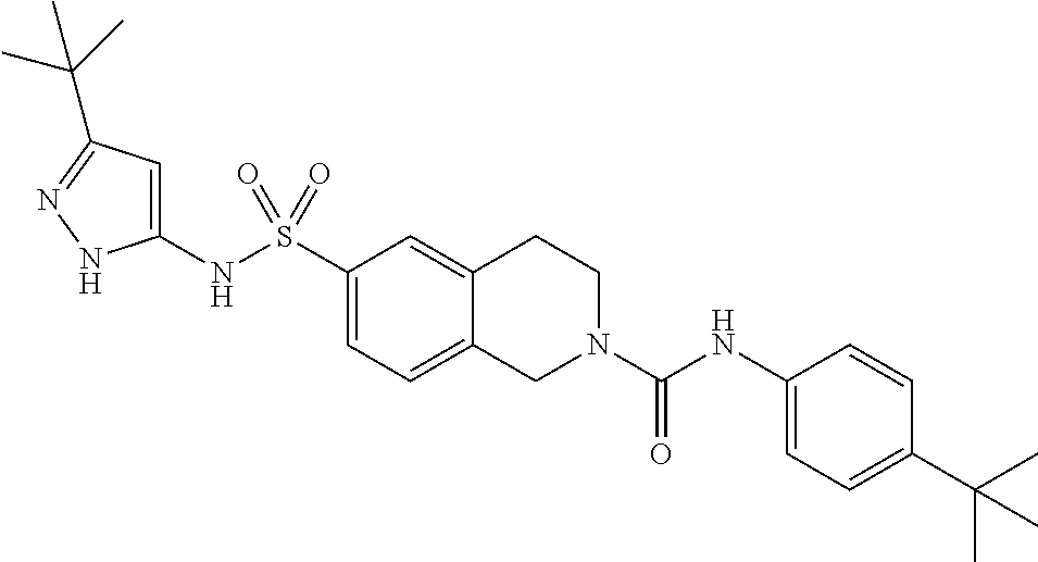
C1(NS(C2=CC=C3C(=C2)CCN(C(NC2=CC=C(C(C)(C)C)C=C2)=O)C3)(=O)=O)=CC(C(C)(C)C)=NN1
